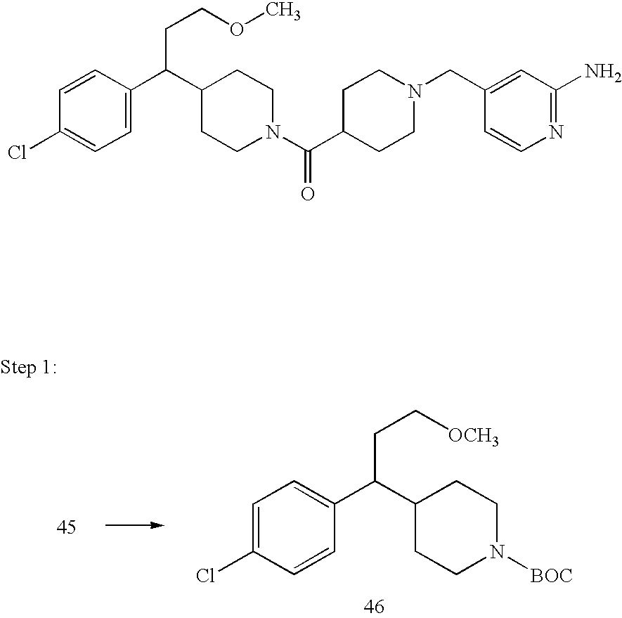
C1(C(C2=CC=C(Cl)C=C2)CC[OCH3])CCN([BOC])CC1.C1(C(C2=CC=C(Cl)C=C2)CCOC)CCN(C(C2CCN(CC3=CC(N)=NC=C3)CC2)=O)CC1
